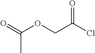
O=C(COC(=O)C)Cl
